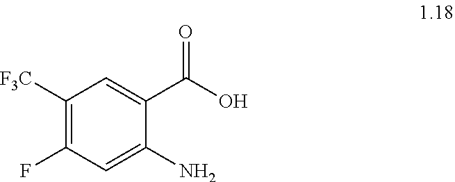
C1([F3C])=C(F)C=C(N)C(C(O)=O)=C1
